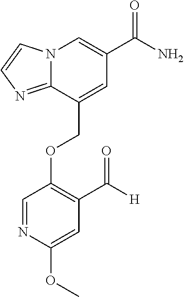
C(OC1=C(C([H])=O)C=C(OC)N=C1)C1=CC(C(N)=O)=CN2C1=NC=C2
